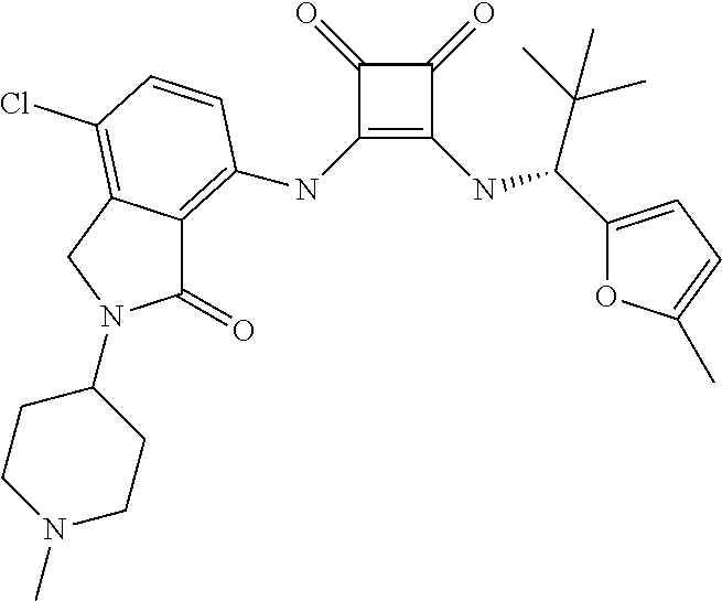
C1(NC2=C3C(=O)N(C4CCN(C)CC4)CC3=C(Cl)C=C2)=C(NC(C(C)(C)C)C2=CC=C(C)O2)C(=O)C1=O
